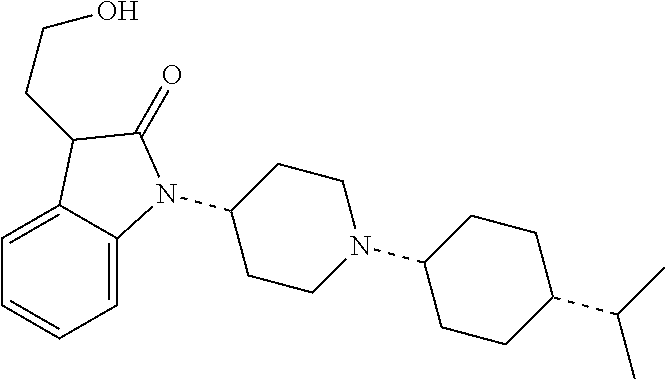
C1(N2C3=CC=CC=C3C(CCO)C2=O)CCN(C2CCC(C(C)C)CC2)CC1
